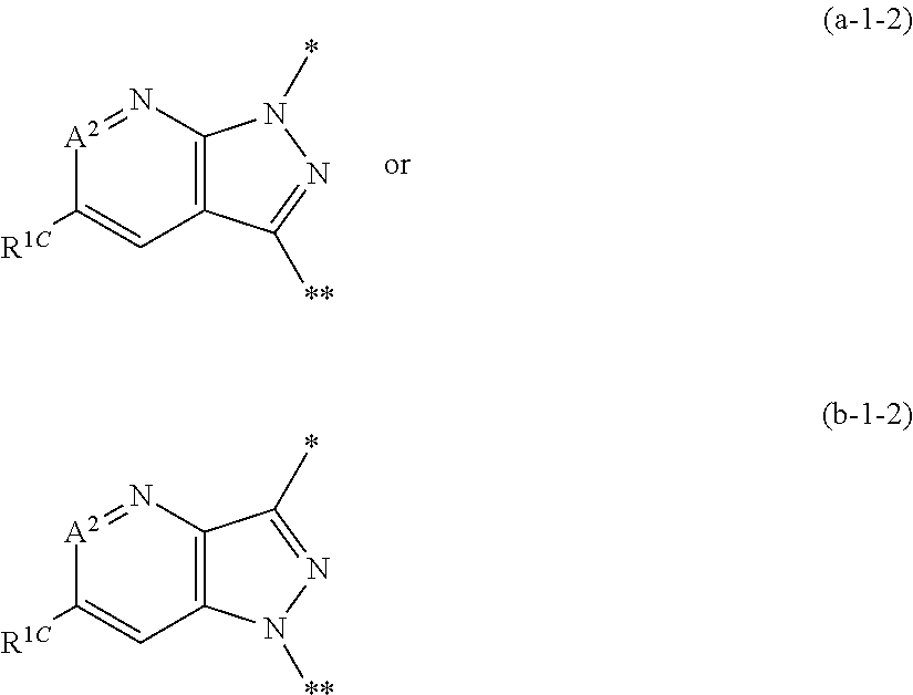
N1=[A2]C([R1C])=CC2=C1N(*)N=C2[**].N1=[A2]C([R1C])=CC2=C1C(*)=NN2[**]
